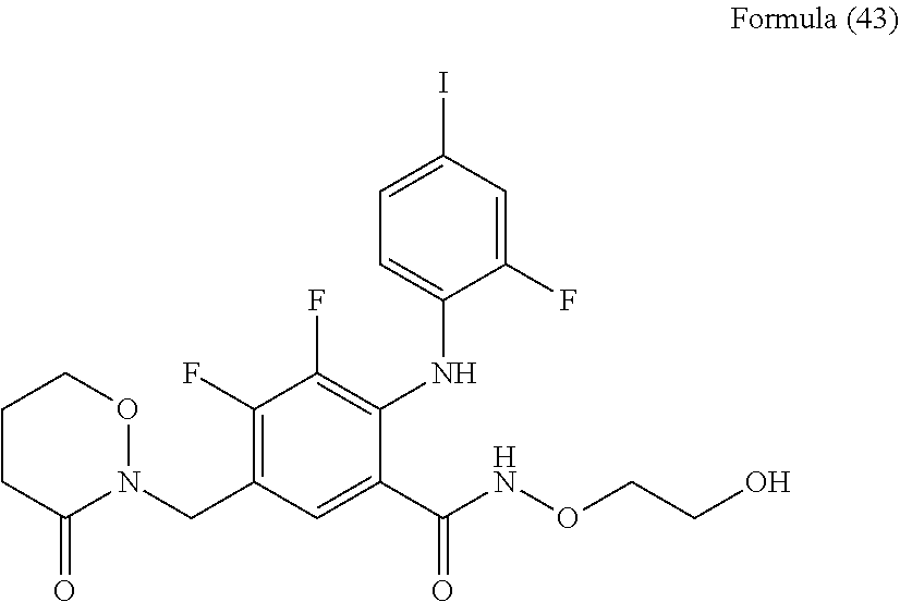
C1=C(NC2=C(F)C(F)=C(CN3OCCCC3=O)C=C2C(NOCCO)=O)C(F)=CC(I)=C1
